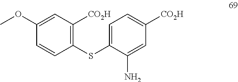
C1(SC2=C([CO2H])C=C(OC)C=C2)=CC=C([CO2H])C=C1N
